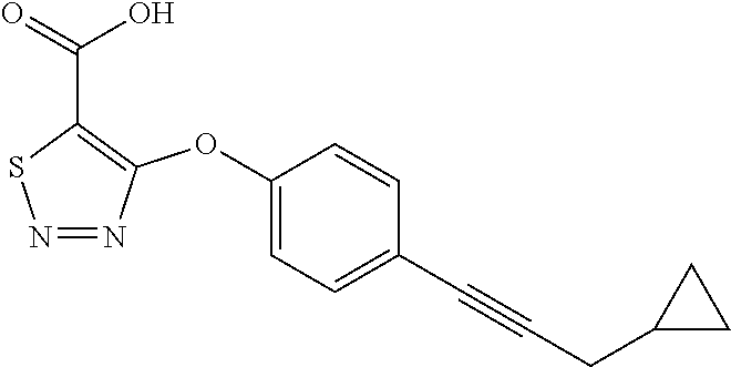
N1=NC(OC2=CC=C(C#CCC3CC3)C=C2)=C(C(=O)O)S1
